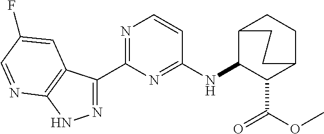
N1=C(C2=NC=CC(NC3C(C(=O)OC)C4CCC3CC4)=N2)C2=C(N1)N=CC(F)=C2
